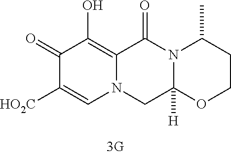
C1(=O)C([HO2C])=CN2C(=C1O)C(=O)N1C([H])(C2)OCCC1C
